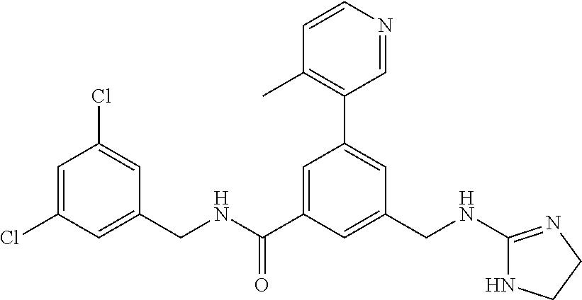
C1(CNC(C2=CC(C3=C(C)C=CN=C3)=CC(CNC3=NCCN3)=C2)=O)=CC(Cl)=CC(Cl)=C1
